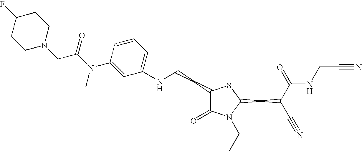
C1(NCCC2C(=O)N(CC)C(CC(C#N)C(=O)NCC#N)S2)=CC=CC(N(C(CN2CCC(F)CC2)=O)C)=C1
